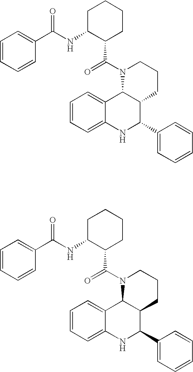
C1=CC=C2C(=C1)C1C(C(C3=CC=CC=C3)N2)CCCN1C(=O)C1CCCCC1NC(C1=CC=CC=C1)=O.C1=CC=C2C(=C1)C1C(C(C3=CC=CC=C3)N2)CCCN1C(=O)C1CCCCC1NC(C1=CC=CC=C1)=O
